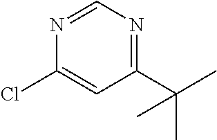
N1=CN=C(C(C)(C)C)C=C1Cl
